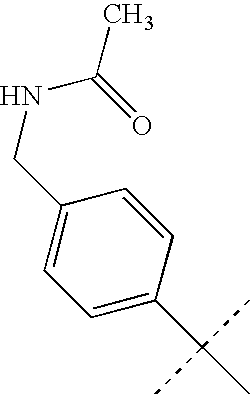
C1=C(C(C)(C)C)C=CC(CNC(=O)C)=C1
